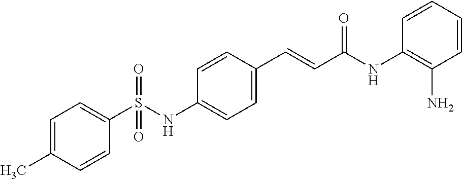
C1=C(C)C=CC(S(NC2=CC=C(C=CC(NC3=C(N)C=CC=C3)=O)C=C2)(=O)=O)=C1
